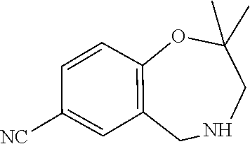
C1=CC2=C(C=C1[NC])CNCC(C)(C)O2
